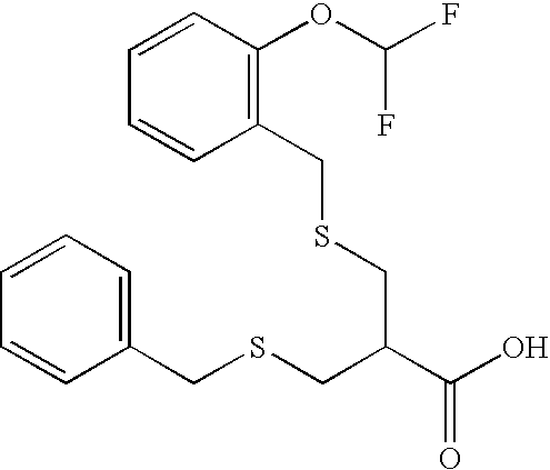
C1(CSCC(C(O)=O)CSCC2=C(OC(F)F)C=CC=C2)=CC=CC=C1
